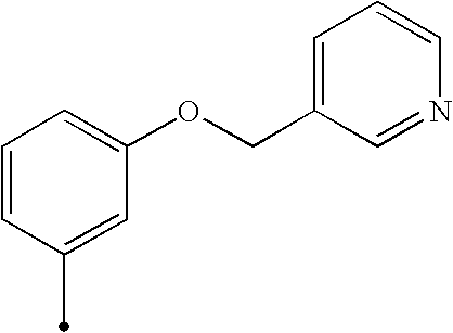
C1=CC(C)=CC(OCC2=CC=CN=C2)=C1
